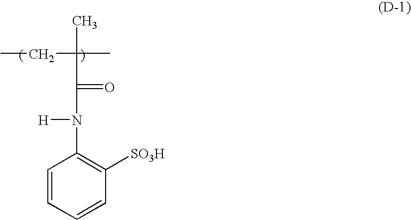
CCC(C(=O)N([H])C1=C([SO3H])C=CC=C1)(C)C
